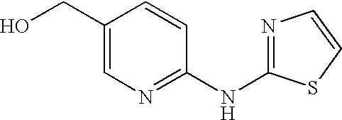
C1(CO)=CN=C(NC2=NC=CS2)C=C1
